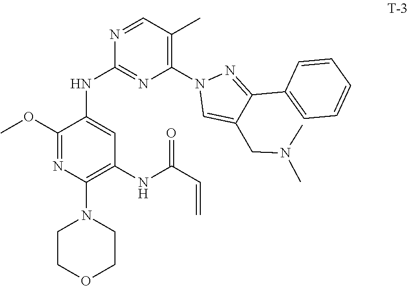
C1N(C2=C(NC(C=C)=O)C=C(NC3=NC(N4C=C(CN(C)C)C(C5=CC=CC=C5)=N4)=C(C)C=N3)C(OC)=N2)CCOC1
